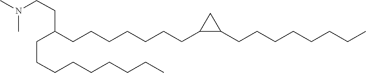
C(CCC(CCN(C)C)CCCCCCCC1C(CCCCCCCC)C1)CCCCCC
